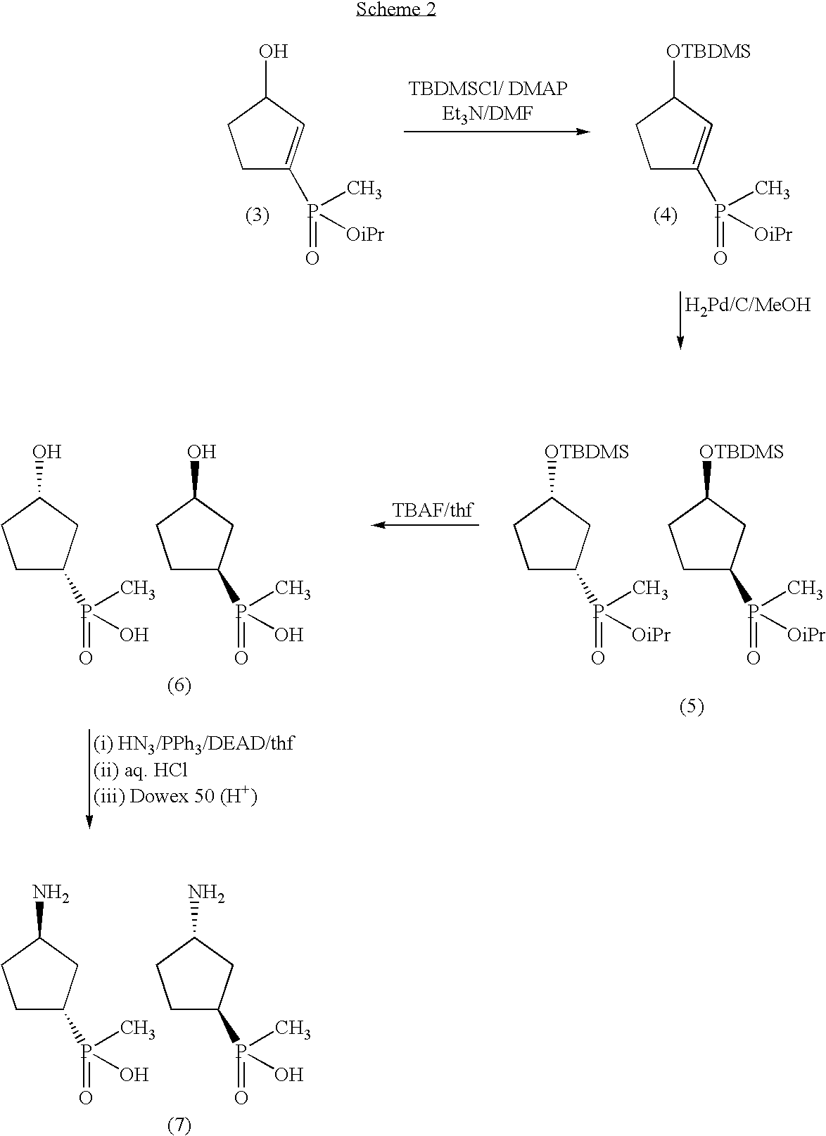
C1C(P(=O)(C)[OiPr])=CC(O)C1.C1C(P(=O)(C)[OiPr])=CC([OTBDMS])C1.C1C(P(=O)(C)[OiPr])CC([OTBDMS])C1.C1C(P(=O)(C)[OiPr])CC([OTBDMS])C1.C1C(P(=O)(C)O)CC(O)C1.C1C(P(=O)(C)O)CC(O)C1.C1C(P(=O)(C)O)CC(N)C1.C1C(P(=O)(C)O)CC(N)C1
